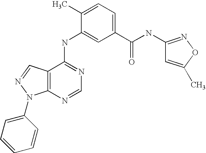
C12=C(C(NC3=CC(C(NC4=NOC(C)=C4)=O)=CC=C3C)=NC=N1)C=NN2C1=CC=CC=C1
